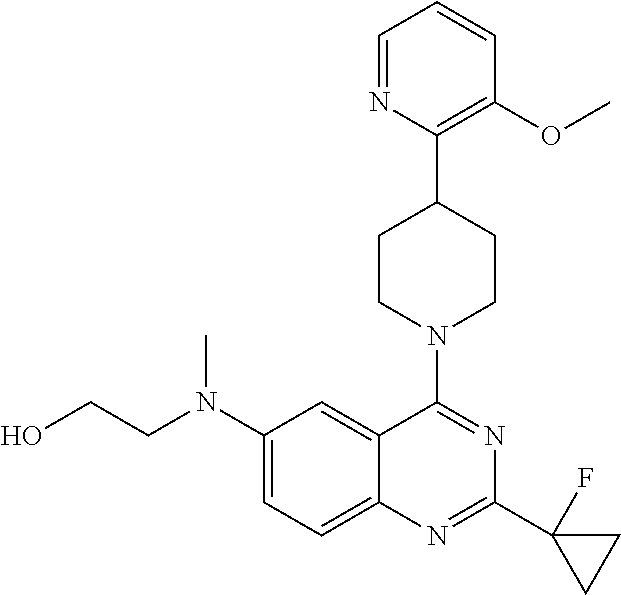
C12=CC=C(N(CCO)C)C=C1C(N1CCC(C3=C(OC)C=CC=N3)CC1)=NC(C1(F)CC1)=N2
